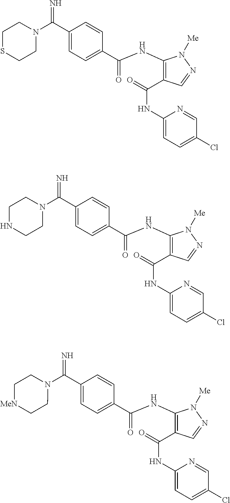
C1(C(=N)N2CCSCC2)=CC=C(C(NC2=C(C(=O)NC3=CC=C(Cl)C=N3)C=NN2[Me])=O)C=C1.C1(C(=N)N2CCNCC2)=CC=C(C(NC2=C(C(=O)NC3=CC=C(Cl)C=N3)C=NN2[Me])=O)C=C1.C1(C(=N)N2CC[MeN]CC2)=CC=C(C(NC2=C(C(=O)NC3=CC=C(Cl)C=N3)C=NN2[Me])=O)C=C1
